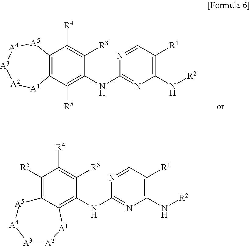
N(C1=NC(N[R2])=C([R1])C=N1)C1=C2C(=C([R5])C([R4])=C1[R3])[A5][A4][A3][A2][A1]2.N(C1=NC(N[R2])=C([R1])C=N1)C1=C([R5])C2=C(C([R4])=C1[R3])[A5][A4][A3][A2][A1]2
